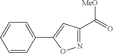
C1=CC(C2=CC(C(=O)[MeO])=NO2)=CC=C1
